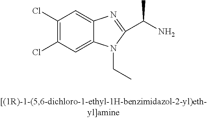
C1(Cl)=C(Cl)C=C2C(=C1)N=C(C(C)N)N2CC
